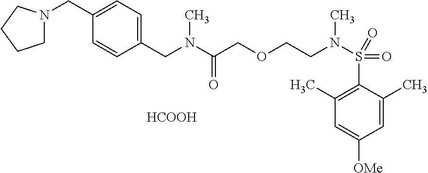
C1=C(C)C(S(N(CCOCC(=O)N(CC2=CC=C(CN3CCCC3)C=C2)C)C)(=O)=O)=C(C)C=C1[OMe].[HCOOH]
